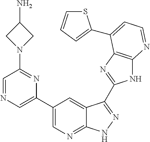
C1(C2=CN=CC(N3CC(N)C3)=N2)=CN=C2C(=C1)C(C1=NC3=C(N1)N=CC=C3C1=CC=CS1)=NN2
